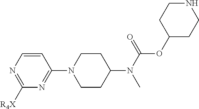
C1=CN=C([R4X])N=C1N1CCC(N(C(=O)OC2CCNCC2)C)CC1
